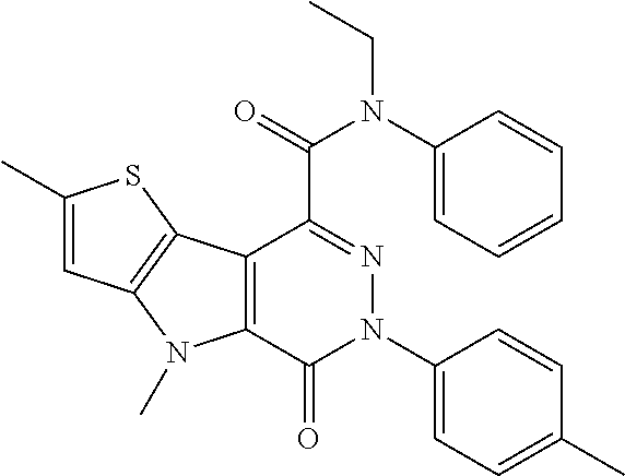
C12=C(C(=O)N(C3=CC=C(C)C=C3)N=C1C(=O)N(C1=CC=CC=C1)CC)N(C)C1=C2SC(C)=C1
